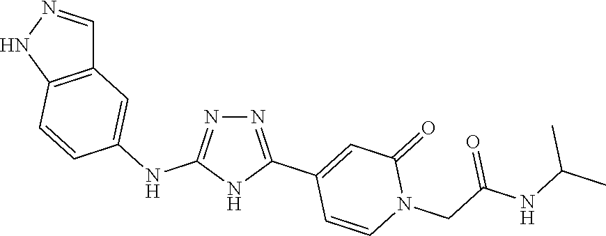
N1=C(NC2=CC3=C(C=C2)NN=C3)NC(C2=CC(=O)N(CC(NC(C)C)=O)C=C2)=N1
